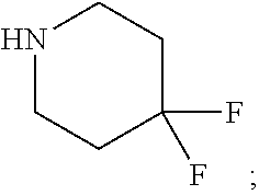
N1CCC(F)(F)CC1
